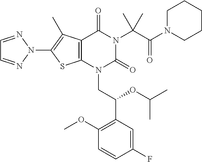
C12=C(N(CC(C3=C(OC)C=CC(F)=C3)OC(C)C)C(=O)N(C(C(N3CCCCC3)=O)(C)C)C1=O)SC(N1N=CC=N1)=C2C
